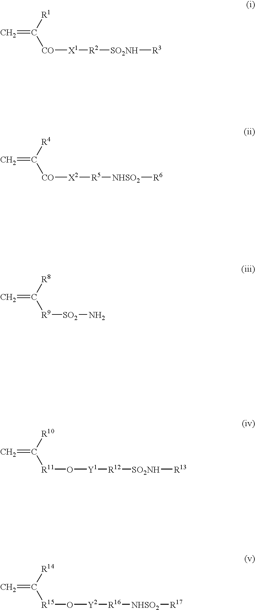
C=C([R1])[CO][X1][R2][SO2NH][R3].C=C([R4])[CO][X2][R5][NHSO2][R6].C=C([R9][SO2]N)[R8].C=C([R11]O[Y1][R12][SO2NH][R13])[R10].C=C([R15]O[Y2][R16][NHSO2][R17])[R14]
